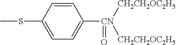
C1=CC(SC)=CC=C1[CN]([CH2CH2OC2H5])([CH2CH2OC2H5])=O
